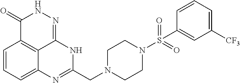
C1=CC=C2C3=C1C(=O)NN=C3NC(CN1CCN(S(=O)(=O)C3=CC([CF3])=CC=C3)CC1)=N2
